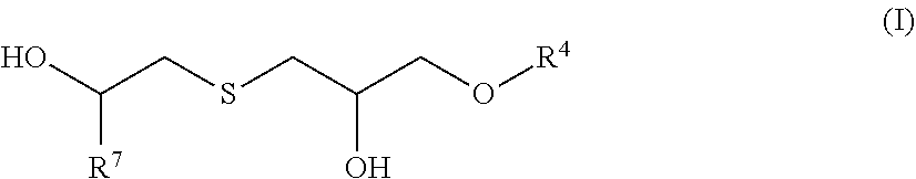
OC(CSCC(CO[R4])O)[R7]
